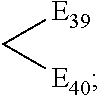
C([E39])[E40]
